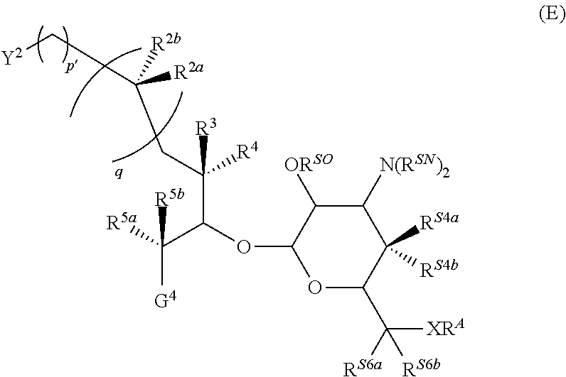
C(OC1OC(C([RS6b])([XRA])[RS6a])C([RS4a])([RS4b])C([N(RSN)2])C1[ORSO])(C(CC(C[Y2])([R2b])[R2a])([R3])[R4])C([R5b])([R5a])[G4]
